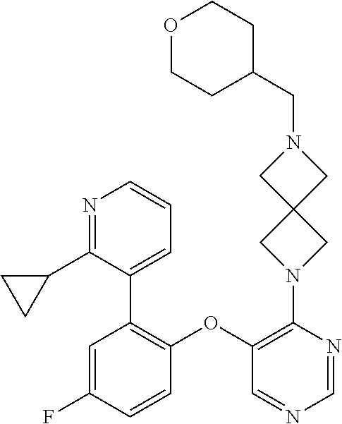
C1(OC2=C(C3=CC=CN=C3C3CC3)C=C(F)C=C2)=C(N2CC3(C2)CN(CC2CCOCC2)C3)N=CN=C1
